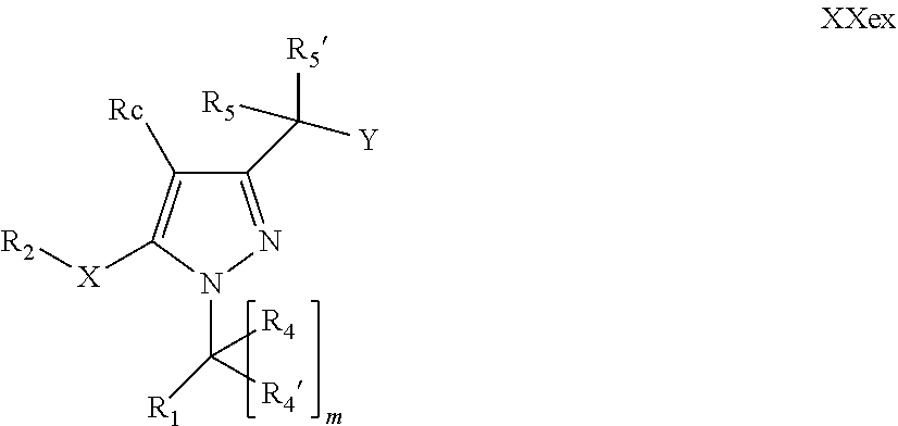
C1(C([Y])([R5])[R5])=NN(C([R4])([R4])[R1])C([X][R2])=C1[Rc]
